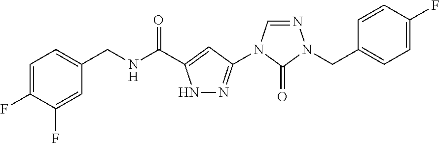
C(NC(=O)C1=CC(N2C=NN(CC3=CC=C(F)C=C3)C2=O)=NN1)C1=CC=C(F)C(F)=C1
